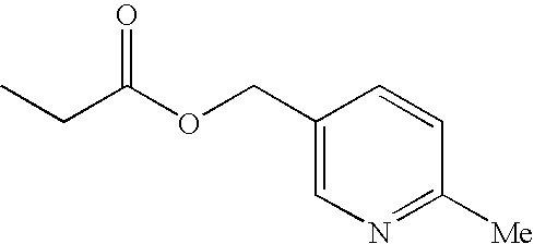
C1=CC([Me])=NC=C1COC(CC)=O
